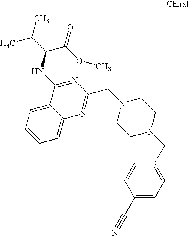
C1=CC=C2C(=C1)N=C(CN1CCN(CC3=CC=C(C#N)C=C3)CC1)N=C2NC(C(OC)=O)C(C)C
